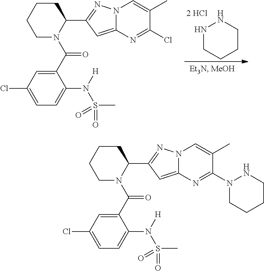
N1CCCCN1.C1(C2=NN3C(=C2)N=C(Cl)C(C)=C3)CCCCN1C(C1=CC(Cl)=CC=C1N([H])S(C)(=O)=O)=O.C1(C2=NN3C(=C2)N=C(N2CCCCN2)C(C)=C3)CCCCN1C(C1=CC(Cl)=CC=C1N([H])S(C)(=O)=O)=O
